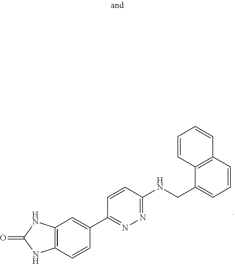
C12=C(C=CC(C3=NN=C(NCC4=CC=CC5=C4C=CC=C5)C=C3)=C1)NC(=O)N2
